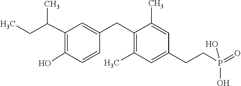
O=P(CCC1=CC(C)=C(CC2=CC(C(CC)C)=C(O)C=C2)C(C)=C1)(O)O
